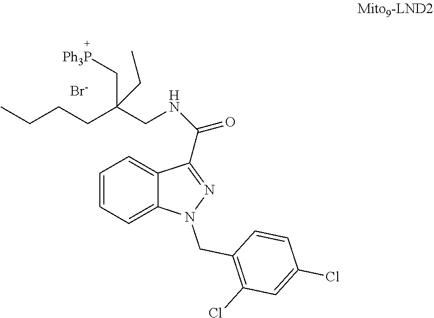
N1(CC2=C(Cl)C=C(Cl)C=C2)N=C(C(NCC(CCCC)(C[Ph3P])CC)=O)C2=CC=CC=C12.[Br-]
